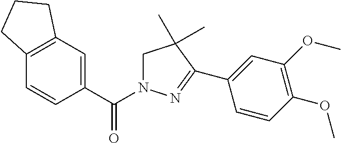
C12=C(C=C(C(N3CC(C)(C)C(C4=CC(OC)=C(OC)C=C4)=N3)=O)C=C1)CCC2
